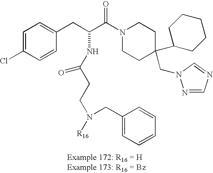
C1=C(Cl)C=CC(CC(C(N2CCC(CN3N=CN=C3)(C3CCCCC3)CC2)=O)NC(CCN([R16])CC2=CC=CC=C2)=O)=C1
